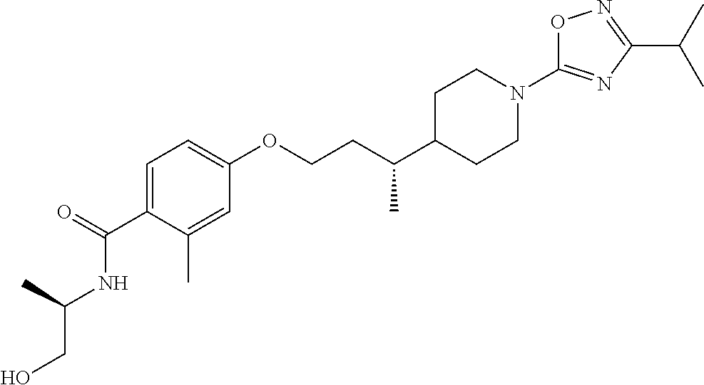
C1=C(C(=O)NC(CO)C)C(C)=CC(OCCC(C2CCN(C3=NC(C(C)C)=NO3)CC2)C)=C1
